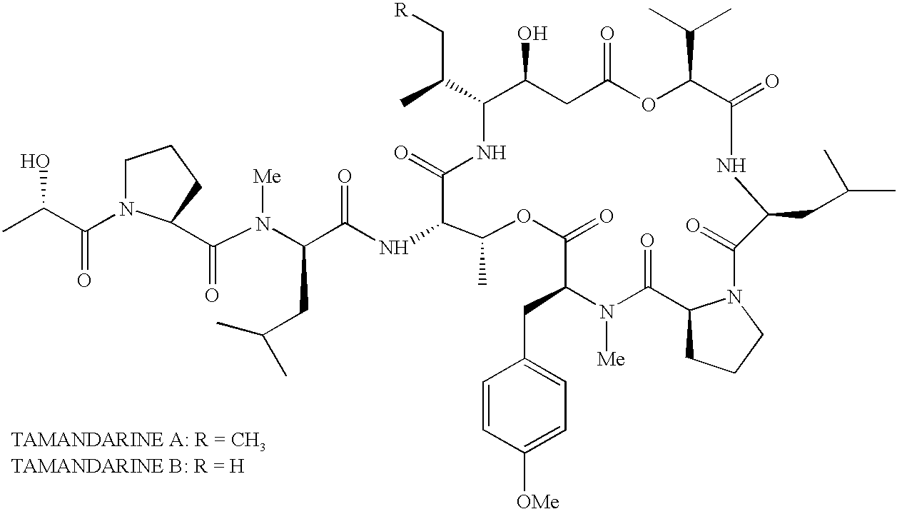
CC(C(=O)N1CCCC1C(=O)N([Me])C(CC(C)C)C(=O)NC1C(=O)NC(C(C[R])C)C(O)CC(=O)OC(C(C)C)C(=O)NC(CC(C)C)C(=O)N2C(C(=O)N([Me])C(CC3=CC=C([OMe])C=C3)C(=O)OC1C)CCC2)O
